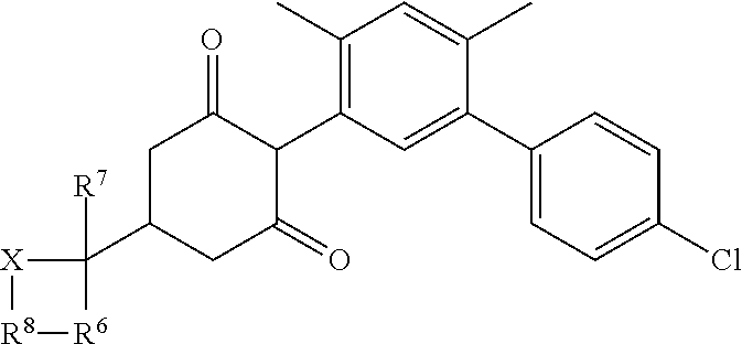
[X]1[R8][R6]C1(C1CC(=O)C(C2=C(C)C=C(C)C(C3=CC=C(Cl)C=C3)=C2)C(=O)C1)[R7]
